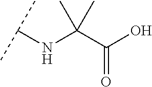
C(C(O)=O)(NC(C)C)(C)C
